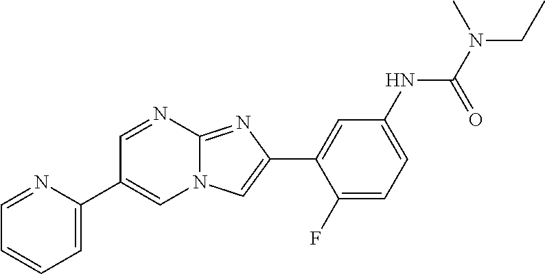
C1=NC2=NC(C3=CC(NC(N(C)CC)=O)=CC=C3F)=CN2C=C1C1=CC=CC=N1
